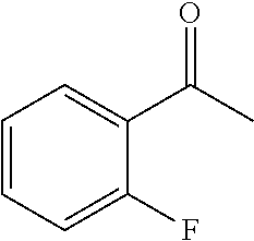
C1=CC=C(F)C(C(C)=O)=C1
